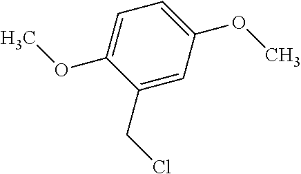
C1(CCl)=CC(OC)=CC=C1OC
